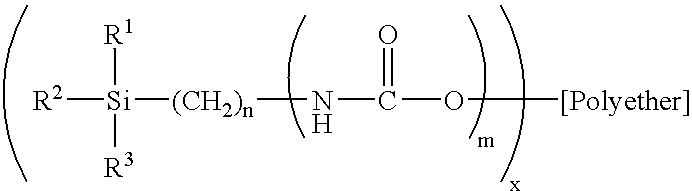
[R2][Si]([(CH2)n]NC(O[[Polyether]])=O)([R1])[R3]
